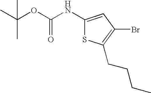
C1(NC(OC(C)(C)C)=O)=CC(Br)=C(CCCC)S1
